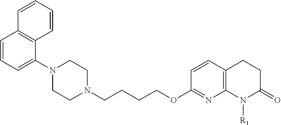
C12=C(N=C(OCCCCN3CCN(C4=CC=CC5=C4C=CC=C5)CC3)C=C1)N([R1])C(=O)CC2
